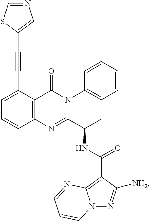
C1(C#CC2=CN=CS2)=CC=CC2=C1C(=O)N(C1=CC=CC=C1)C(C(C)NC(C1=C3N(N=C1[NH2])C=CC=N3)=O)=N2
